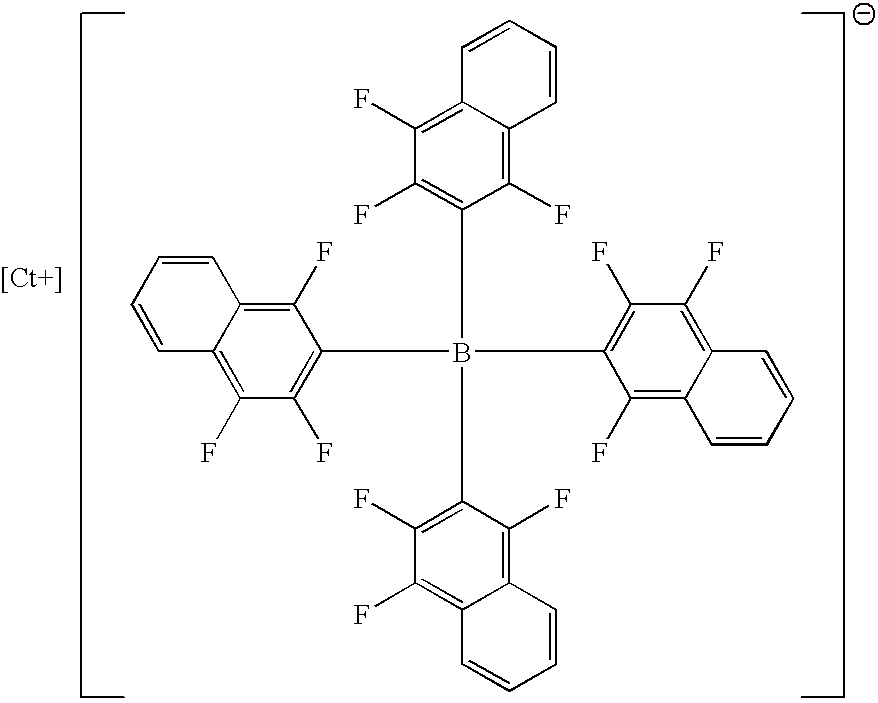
C1(B(C2=C(F)C(F)=C3C(=C2F)C=CC=C3)(C2=C(F)C(F)=C3C(=C2F)C=CC=C3)C2=C(F)C(F)=C3C(=C2F)C=CC=C3)=C(F)C(F)=C2C(=C1F)C=CC=C2
